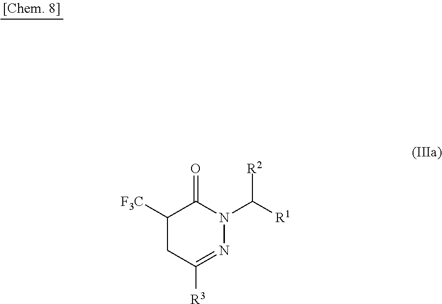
C1([F3C])CC([R3])=NN(C([R1])[R2])C1=O
